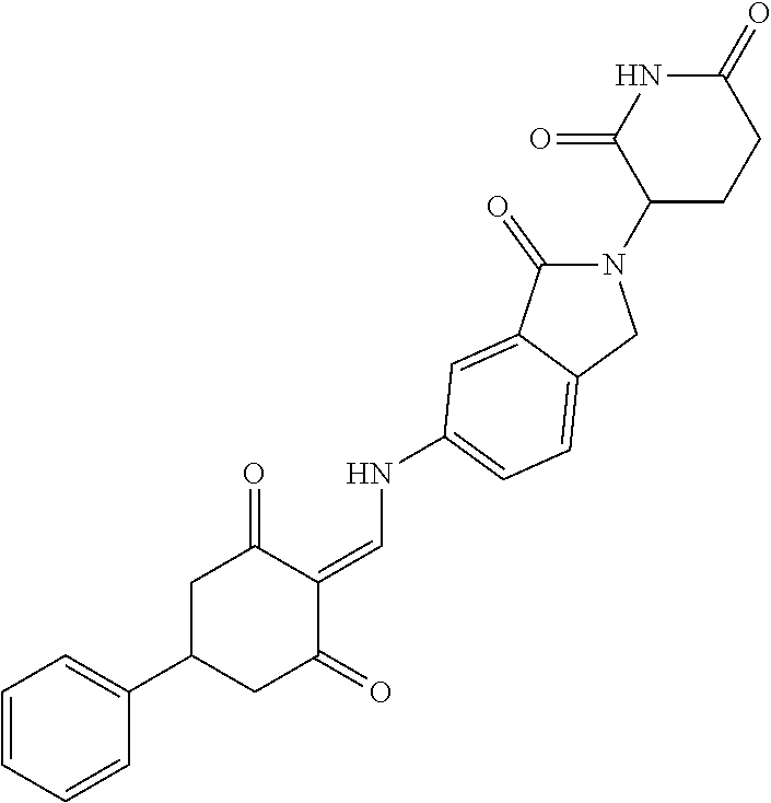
N1(C2CCC(=O)NC2=O)C(=O)C2=CC(NC=C3C(=O)CC(C4=CC=CC=C4)CC3=O)=CC=C2C1
